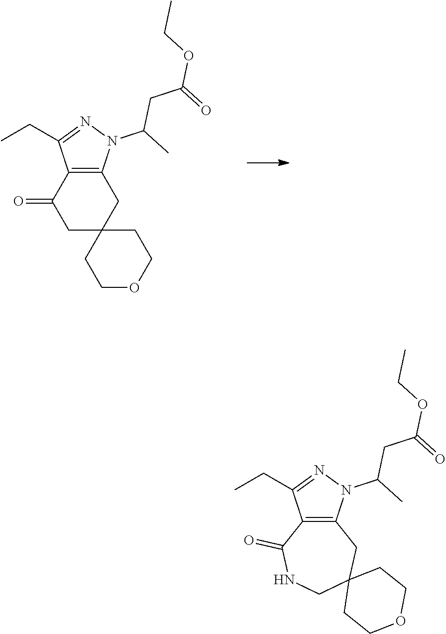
C1C2(CC3=C(C1=O)C(CC)=NN3C(CC(=O)OCC)C)CCOCC2.C12=C(C(CC)=NN1C(CC(=O)OCC)C)C(=O)NCC1(C2)CCOCC1
